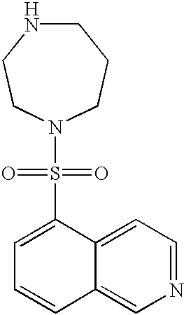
C1NCCN(S(C2=CC=CC3=CN=CC=C23)(=O)=O)CC1
